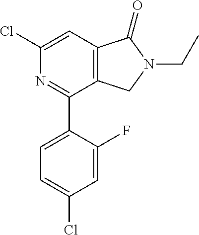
C1(C2=CC=C(Cl)C=C2F)=NC(Cl)=CC2=C1CN(CC)C2=O
